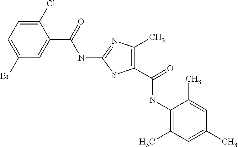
C1(Cl)=CC=C(Br)C=C1C(=O)NC1=NC(C)=C(C(=O)NC2=C(C)C=C(C)C=C2C)S1
